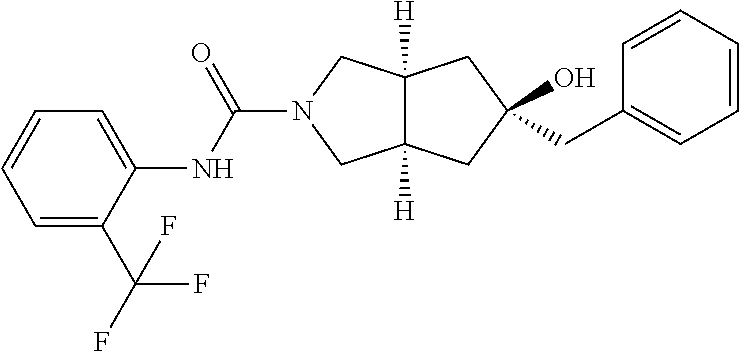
C(N1CC2([H])C([H])(C1)CC(O)(CC1=CC=CC=C1)C2)(NC1=CC=CC=C1C(F)(F)F)=O
